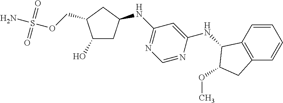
C1(O)C(COS(N)(=O)=O)CC(NC2=NC=NC(NC3C4=C(C=CC=C4)CC3OC)=C2)C1
